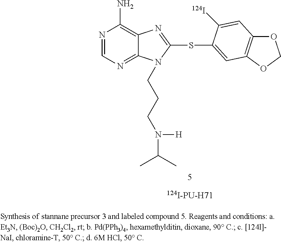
N1=CN=C2C(=C1N)N=C(SC1=CC3=C(OCO3)C=C1[124I])N2CCCN(C(C)C)[H]
